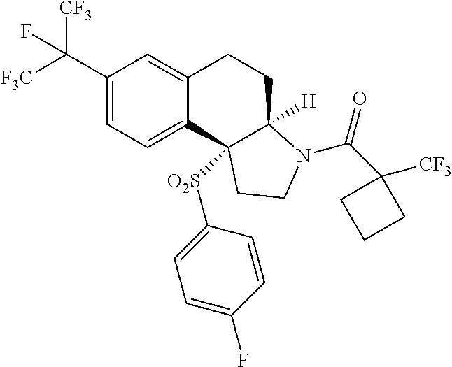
C(C1=CC=C2C(=C1)CCC1([H])C2([O2S]C2=CC=C(F)C=C2)CCN1C(=O)C1([CF3])CCC1)([F3C])([CF3])F
